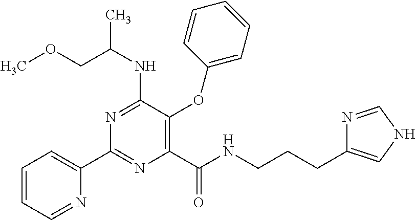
C1(C2=CC=CC=N2)=NC(C(NCCCC2=CNC=N2)=O)=C(OC2=CC=CC=C2)C(NC(C)COC)=N1
